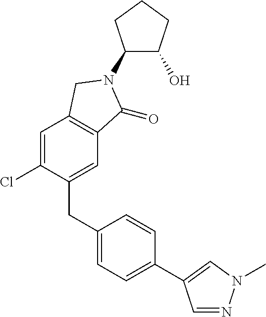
C1(N2C(=O)C3=C(C=C(Cl)C(CC4=CC=C(C5=CN(C)N=C5)C=C4)=C3)C2)C(O)CCC1
